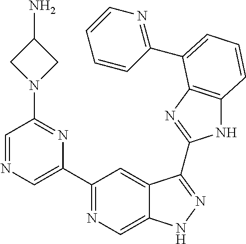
C1(C2=NC=C3C(=C2)C(C2=NC4=C(N2)C=CC=C4C2=NC=CC=C2)=NN3)=CN=CC(N2CC(N)C2)=N1
